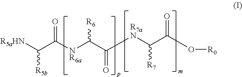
C([NR6a]C(C([R7aN]C(C(O[R0])=O)[R7])=O)[R6])(C([R5aHN])[R5b])=O
